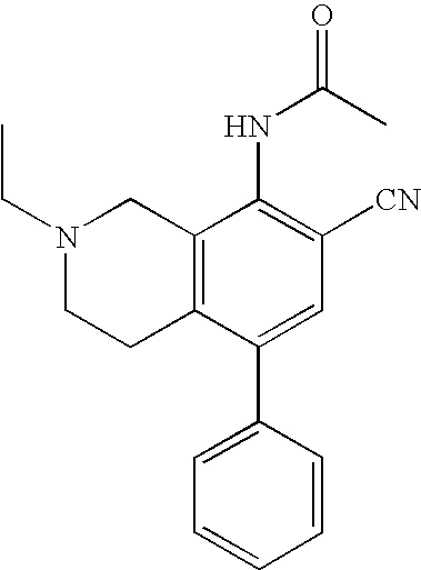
N1(CC)CCC2=C(C1)C(NC(=O)C)=C([CN])C=C2C1=CC=CC=C1
